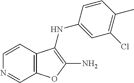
C1=CC2=C(C=N1)OC(N)=C2NC1=CC(Cl)=C(C)C=C1
